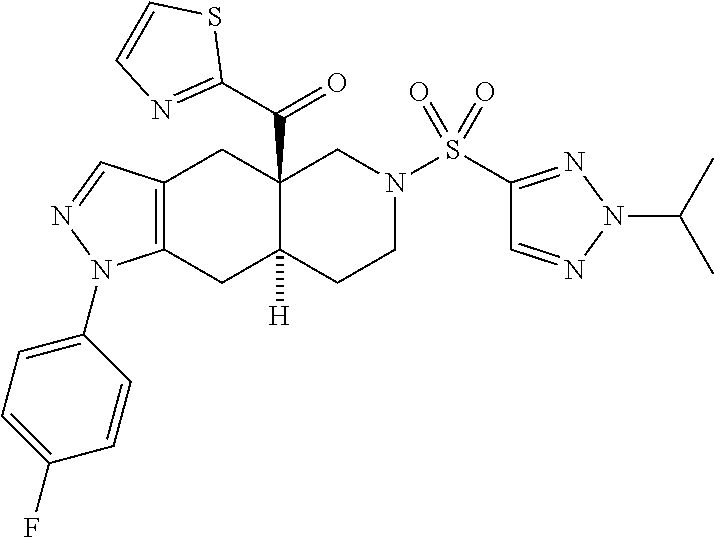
C1(N2C3=C(C=N2)CC2(C(C4=NC=CS4)=O)C([H])(C3)CCN(S(C3=NN(C(C)C)N=C3)(=O)=O)C2)=CC=C(F)C=C1
